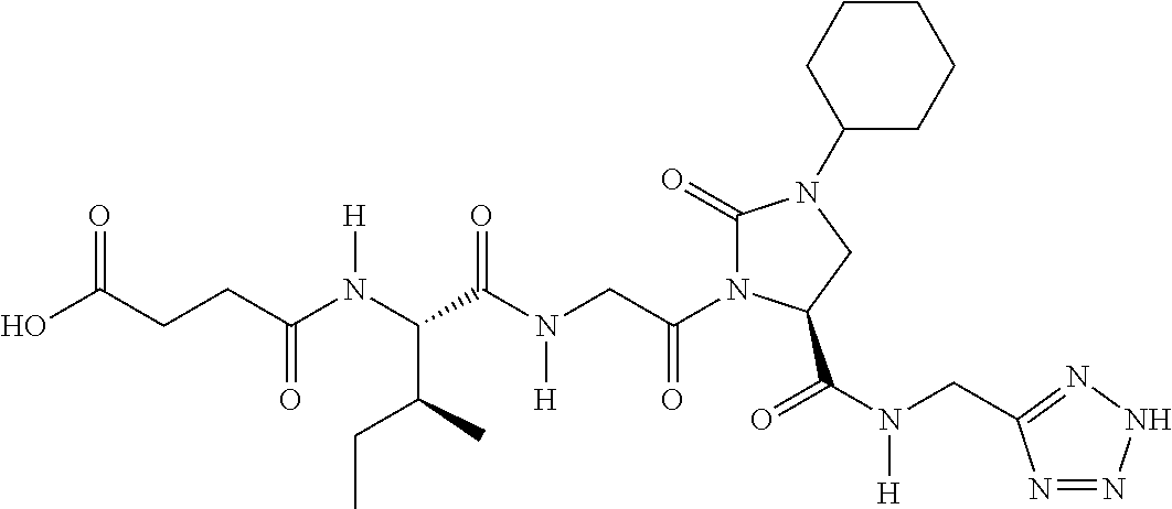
OC(CCC(N(C(C(N(CC(N1C(=O)N(C2CCCCC2)CC1C(N(CC1=NNN=N1)[H])=O)=O)[H])=O)C(CC)C)[H])=O)=O
